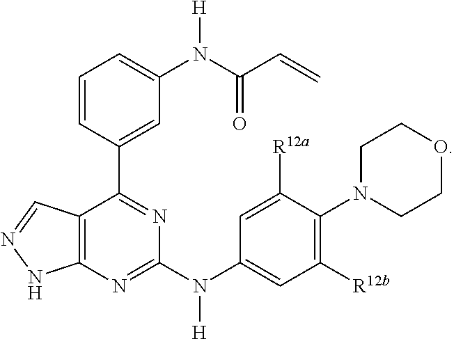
C1([R12b])=C(N2CCOCC2)C([R12a])=CC(N(C2=NC3=C(C(C4=CC(N([H])C(=O)C=C)=CC=C4)=N2)C=NN3)[H])=C1
